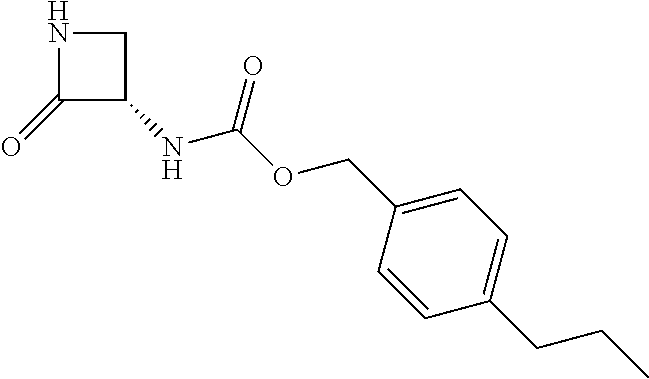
C1(=O)C(NC(OCC2=CC=C(CCC)C=C2)=O)CN1
